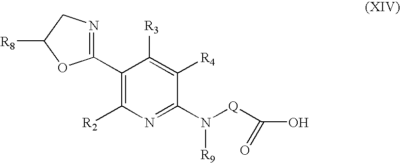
C1(C2=NCC([R8])O2)=C([R2])N=C(N([Q]C(=O)O)[R9])C([R4])=C1[R3]
